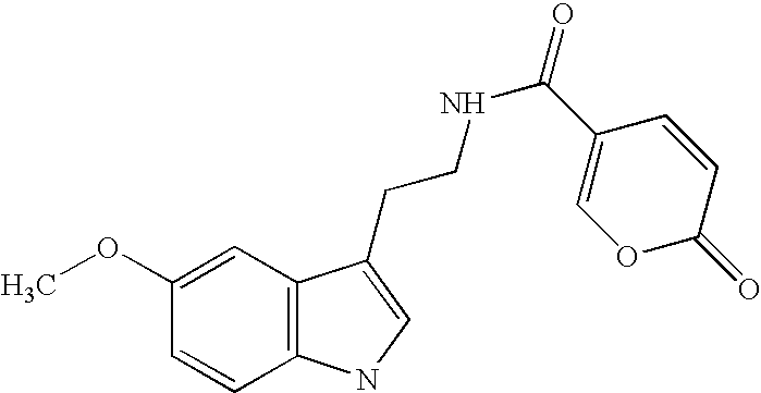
C1=C(OC)C=CC2=C1C(CCNC(C1=COC(=O)C=C1)=O)=CN2
